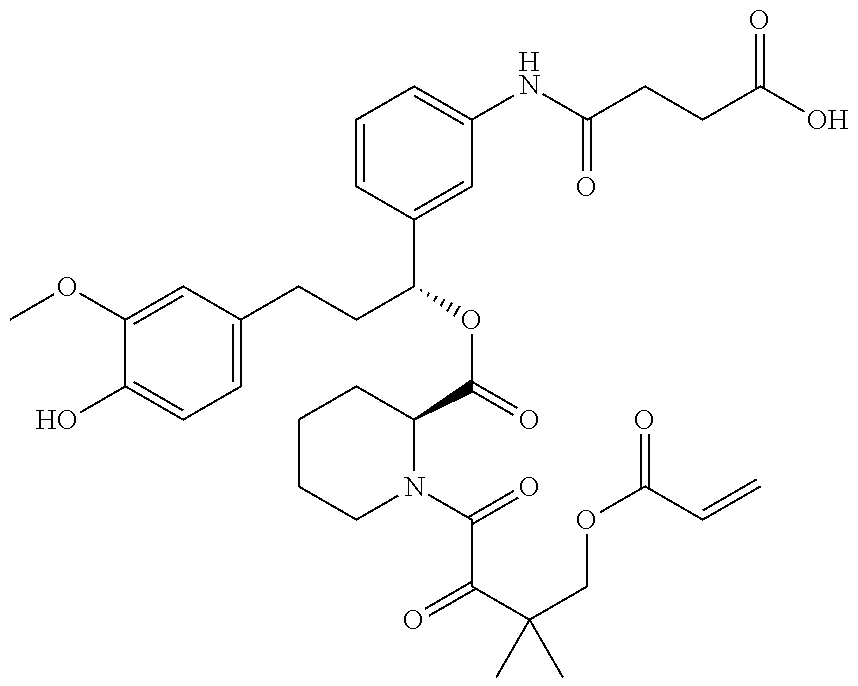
C1(OC)=CC(CCC(OC(=O)C2CCCCN2C(=O)C(C(COC(=O)C=C)(C)C)=O)C2=CC(NC(CCC(=O)O)=O)=CC=C2)=CC=C1O
